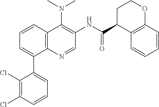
C12=C(C=CC=C1C1=CC=CC(Cl)=C1Cl)C(N(C)C)=C(NC(C1C3=C(OCC1)C=CC=C3)=O)C=N2
